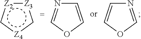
[Z3]1:[Z2]c[Z4]c1.C1=COC=N1.N1=COC=C1
